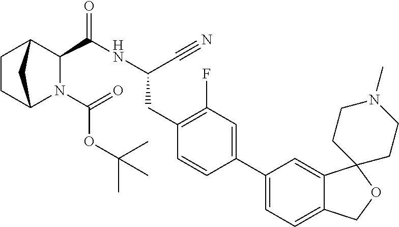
C1CC2N(C(OC(C)(C)C)=O)C(C(NC(C#N)CC3=C(F)C=C(C4=CC=C5C(=C4)C4(OC5)CCN(C)CC4)C=C3)=O)C1C2
